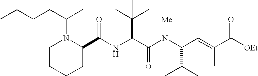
N(C(C(N(C(C(C)C)C=C(C)C([OEt])=O)[Me])=O)C(C)(C)C)C(C1N(C(CCCC)C)CCCC1)=O
